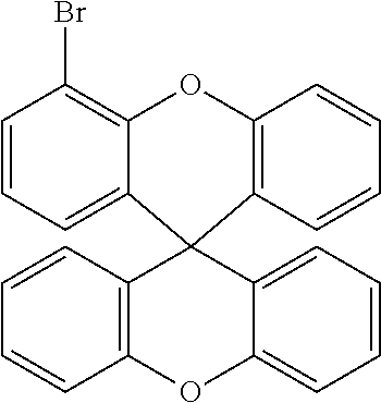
C1=CC2=C(C=C1)C1(C3=CC=CC(Br)=C3O2)C2=CC=CC=C2OC2=C1C=CC=C2
